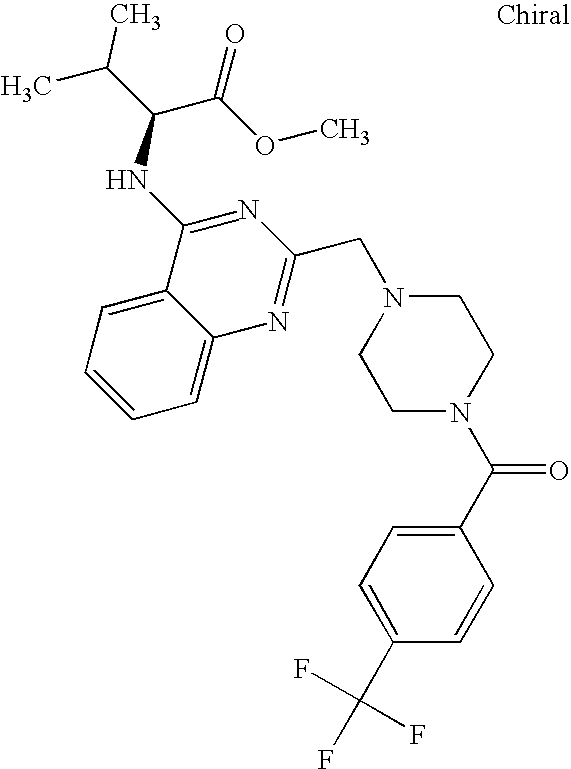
C1=C2C(=CC=C1)C(NC(C(C)C)C(OC)=O)=NC(CN1CCN(C(C3=CC=C(C(F)(F)F)C=C3)=O)CC1)=N2
